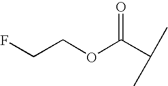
C(F)COC(C(C)C)=O
